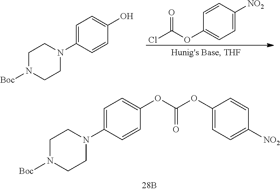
C1CN([Boc])CCN1C1=CC=C(OC(=O)OC2=CC=C([NO2])C=C2)C=C1.C1=C([NO2])C=CC(OC(Cl)=O)=C1.C1CN([Boc])CCN1C1=CC=C(O)C=C1
